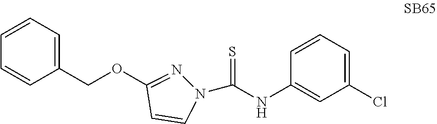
N1(C(NC2=CC(Cl)=CC=C2)=S)N=C(OCC2=CC=CC=C2)C=C1
